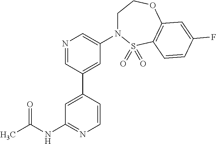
C1=CC(C2=CC(N3CCOC4=C(S3(=O)=O)C=CC(F)=C4)=CN=C2)=CC(NC(C)=O)=N1
